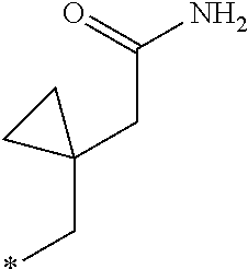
*CC1(CC(N)=O)CC1
